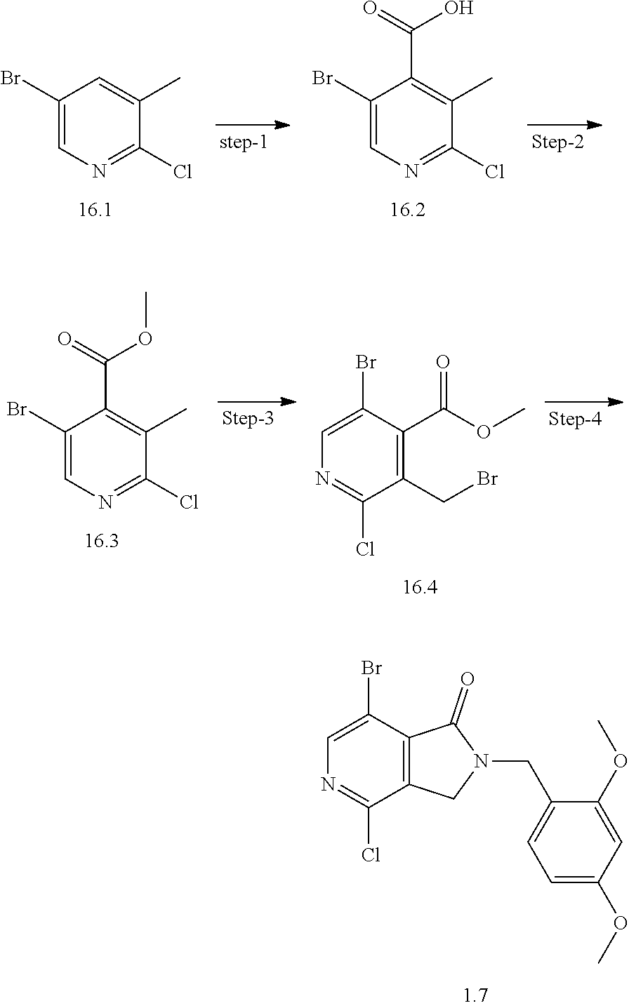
C1(Br)=CN=C(Cl)C(C)=C1.C1(Br)=CN=C(Cl)C(C)=C1C(O)=O.C1=C(Br)C2=C(C(Cl)=N1)CN(CC1=CC=C(OC)C=C1OC)C2=O.C1=C(Br)C(C(OC)=O)=C(CBr)C(Cl)=N1.C1(Br)=CN=C(Cl)C(C)=C1C(OC)=O
